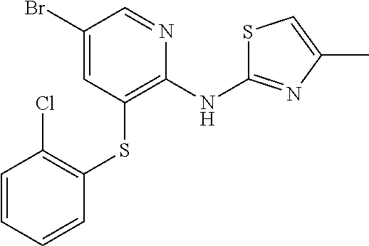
C1(Br)=CC(SC2=C(Cl)C=CC=C2)=C(NC2=NC(C)=CS2)N=C1
